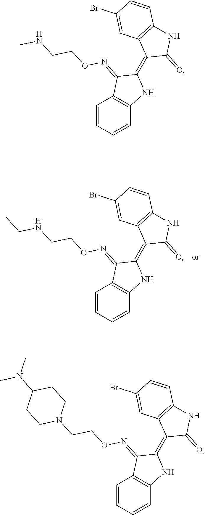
C1=CC=CC2=C1C(=NOCCNCC)C(=C1C(=O)NC3=C1C=C(Br)C=C3)N2.C1=CC=CC2=C1C(=NOCCNC)C(=C1C(=O)NC3=C1C=C(Br)C=C3)N2.C1=CC=CC2=C1C(=NOCCN1CCC(N(C)C)CC1)C(=C1C(=O)NC3=C1C=C(Br)C=C3)N2
